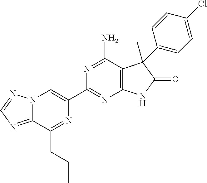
C12=NC=NN1C=C(C1=NC3=C(C(N)=N1)C(C)(C1=CC=C(Cl)C=C1)C(=O)N3)N=C2CCC
